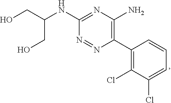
N1=C(NC(CO)CO)N=NC(C2=C(Cl)C(Cl)=CC=C2)=C1N
